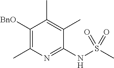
C1(NS(C)(=O)=O)=NC(C)=C([BnO])C(C)=C1C
